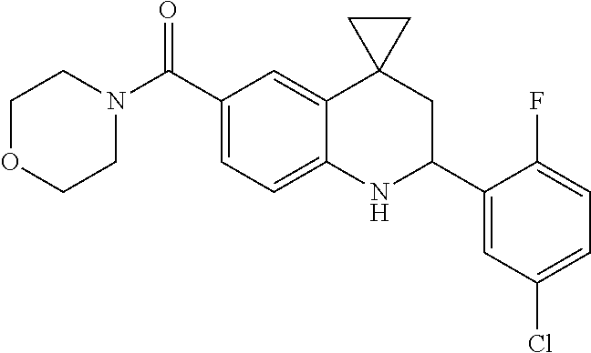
C1(C(N2CCOCC2)=O)=CC=C2C(=C1)C1(CC(C3=CC(Cl)=CC=C3F)N2)CC1
